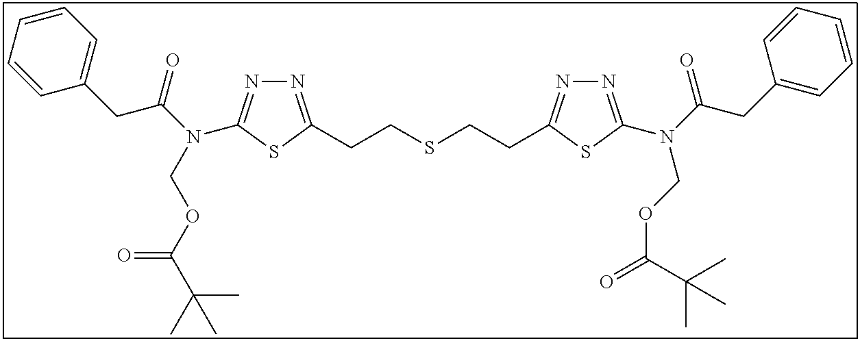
N1=C(CCSCCC2=NN=C(N(C(CC3=CC=CC=C3)=O)COC(=O)C(C)(C)C)S2)SC(N(C(=O)CC2=CC=CC=C2)COC(C(C)(C)C)=O)=N1
